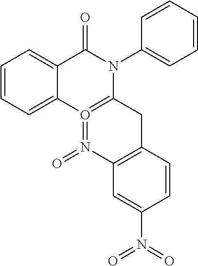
C1=CC=C2C(=C1)C(=O)N(C1=CC=CC=C1)C1=O2=N(=O)C2=C(C1)C=CC(N(=O)=O)=C2
